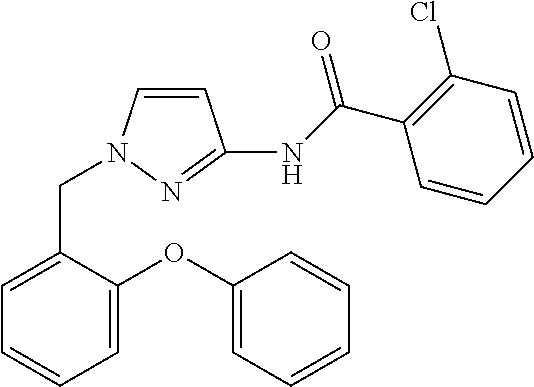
C1=C(OC2=CC=CC=C2)C(CN2C=CC(NC(C3=C(Cl)C=CC=C3)=O)=N2)=CC=C1
